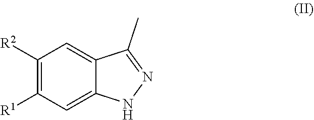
C1=C2C(=CC([R2])=C1[R1])C(C)=NN2
